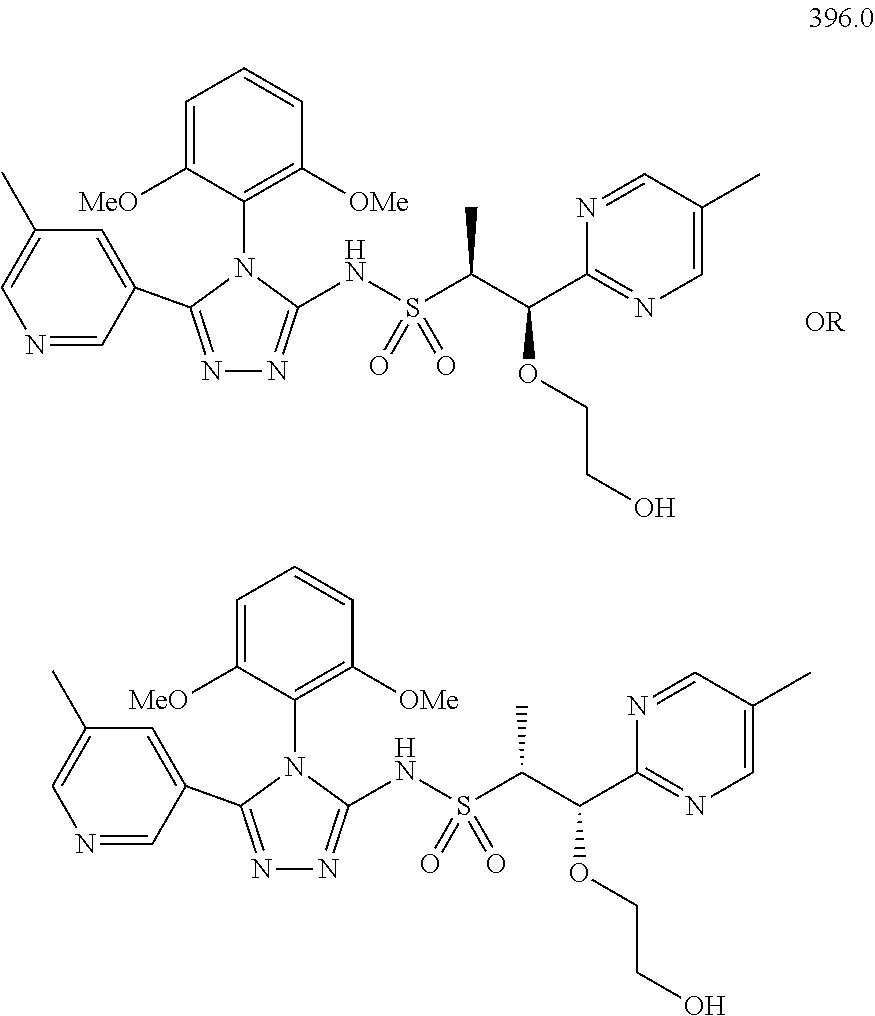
C1=C([MeO])C(N2C(C3=CC(C)=CN=C3)=NN=C2NS(C(C(OCCO)C2=NC=C(C)C=N2)C)(=O)=O)=C([OMe])C=C1.C1=C([MeO])C(N2C(C3=CC(C)=CN=C3)=NN=C2NS(C(C(OCCO)C2=NC=C(C)C=N2)C)(=O)=O)=C([OMe])C=C1
